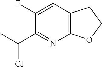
C1(F)=CC2=C(N=C1C(C)Cl)OCC2
